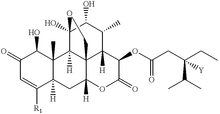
C1(=O)C=C([R1])C2([H])C(C)(C1O)C1([H])C34C([H])(C2)OC(=O)C(OC(CC(CC)(C(C)C)[Y])=O)C3([H])C(C)C(O)C1(O)OC4
